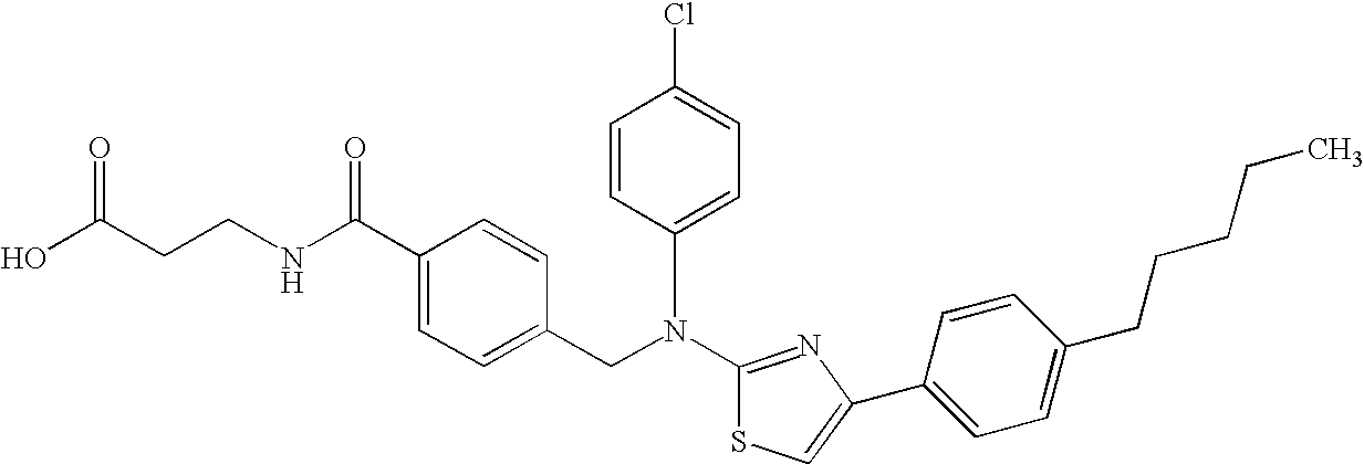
N(C1=NC(C2=CC=C(CCCCC)C=C2)=CS1)(CC1=CC=C(C(NCCC(O)=O)=O)C=C1)C1=CC=C(Cl)C=C1
